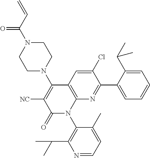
C1N(C2=C([NC])C(=O)N(C3=C(C(C)C)N=CC=C3C)C3=C2C=C(Cl)C(C2=CC=CC=C2C(C)C)=N3)CCN(C(C=C)=O)C1
